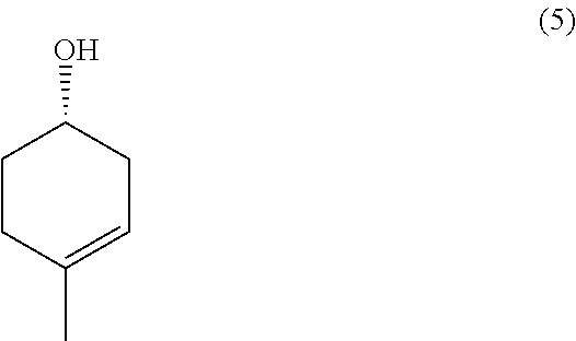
C1CC(C)=CCC1O
